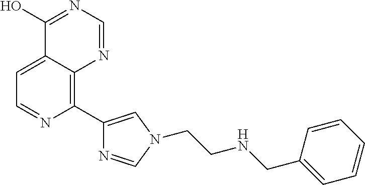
C1=C2C(=C(C3=CN(CCNCC4=CC=CC=C4)C=N3)N=C1)N=CN=C2O
